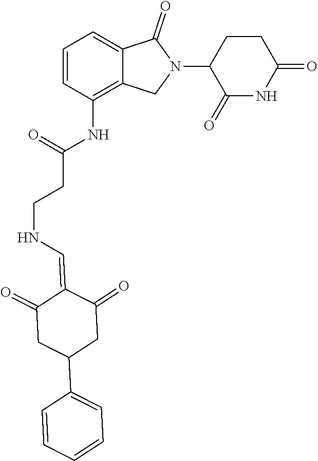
C1=CC(NC(=O)CCNC=C2C(=O)CC(C3=CC=CC=C3)CC2=O)=C2C(=C1)C(=O)N(C1C(=O)NC(=O)CC1)C2
